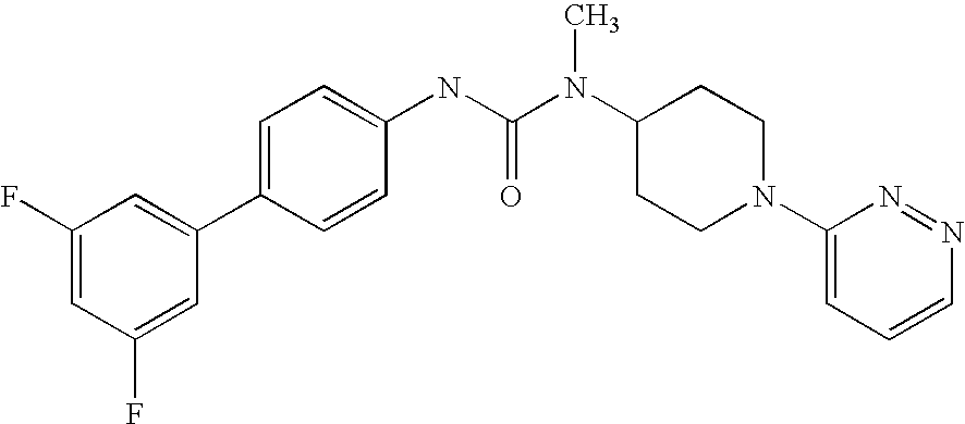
C1(F)=CC(F)=CC(C2=CC=C(NC(N(C3CCN(C4=CC=CN=N4)CC3)C)=O)C=C2)=C1
